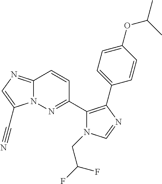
C12=NC=C(C#N)N1N=C(C1=C(C3=CC=C(OC(C)C)C=C3)N=CN1CC(F)F)C=C2
